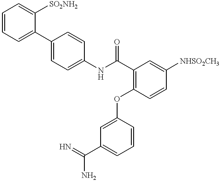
C1=CC=C(C2=CC=C(NC(C3=C(OC4=CC(C(=N)N)=CC=C4)C=CC([NHSO2CH3])=C3)=O)C=C2)C([SO2NH2])=C1
